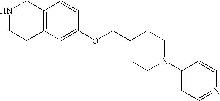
C12=C(C=C(OCC3CCN(C4=CC=NC=C4)CC3)C=C1)CCNC2
